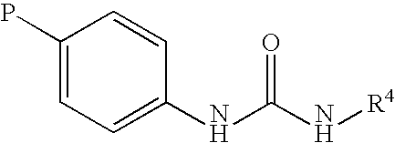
C1(P)=CC=C(NC(N[R4])=O)C=C1
